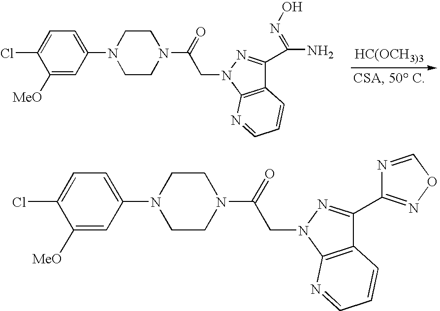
[HC(OCH3)3].C1([MeO])=CC(N2CCN(C(=O)CN3N=C(C(=NO)N)C4=C3N=CC=C4)CC2)=CC=C1Cl.C1([MeO])=CC(N2CCN(C(=O)CN3N=C(C4=NOC=N4)C4=C3N=CC=C4)CC2)=CC=C1Cl
